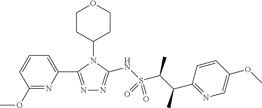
N1=C(C2=CC=CC(OC)=N2)N(C2CCOCC2)C(NS(C(C(C2=NC=C(OC)C=C2)C)C)(=O)=O)=N1
